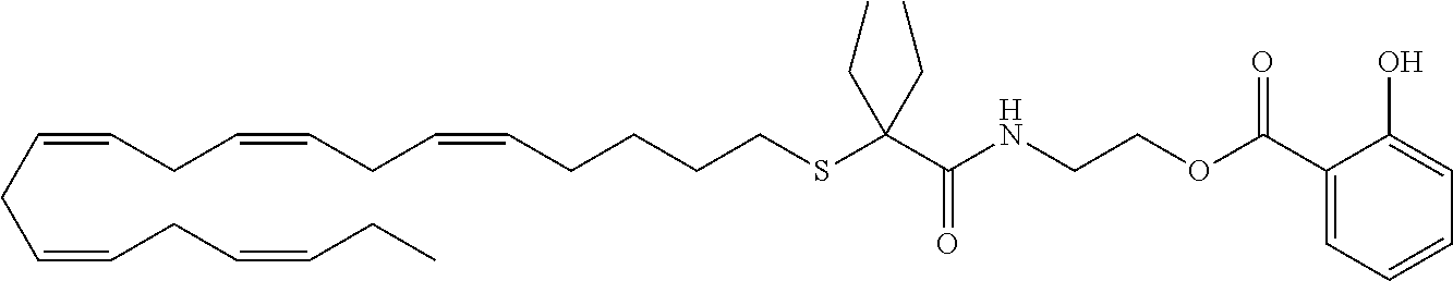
C(=CCC=CCC=CCC)CC=CCC=CCCCCSC(C(NCCOC(C1=CC=CC=C1O)=O)=O)(CC)CC
